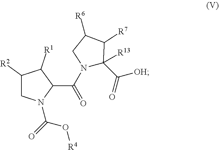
C1([R2])CN(C(=O)O[R4])C(C(=O)N2C([R13])(C(=O)[OH])C([R7])C([R6])C2)C1[R1]
